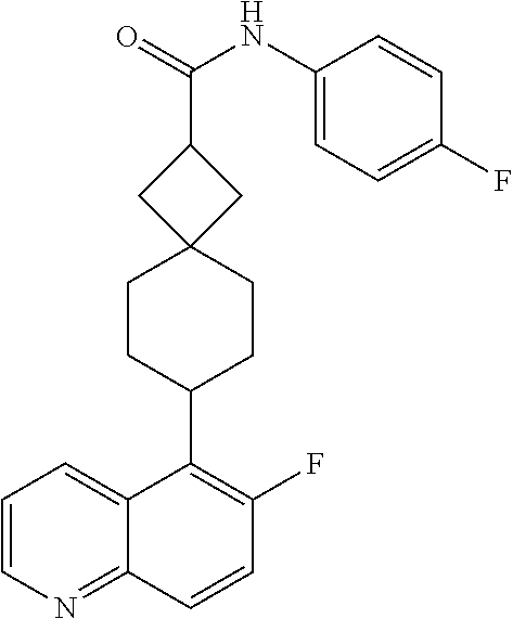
C1=CN=C2C(=C1)C(C1CCC3(CC1)CC(C(=O)NC1=CC=C(F)C=C1)C3)=C(F)C=C2
